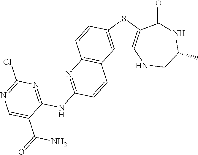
C12=C(SC3=C1NCC(C)NC3=O)C=CC1=C2C=CC(NC2=NC(Cl)=NC=C2C(N)=O)=N1
